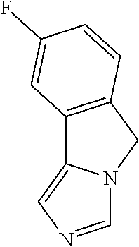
C12=C(CN3C1=CN=C3)C=CC(F)=C2
